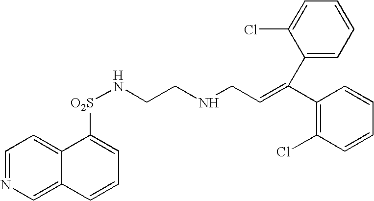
C1=NC=C2C(=C1)C([O2S]NCCNCC=C(C1=C(Cl)C=CC=C1)C1=CC=CC=C1Cl)=CC=C2
